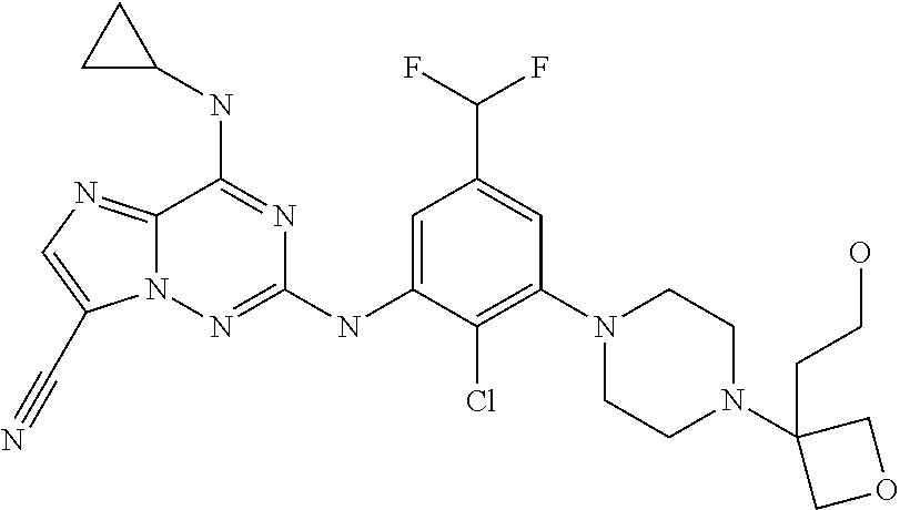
C12=NC=C(C#N)N1N=C(NC1=CC(C(F)F)=CC(N3CCN(C4(CCO)COC4)CC3)=C1Cl)N=C2NC1CC1
